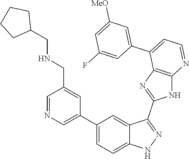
C1=NC=C(C2=CC=C3C(=C2)C(C2=NC4=C(N2)N=CC=C4C2=CC([MeO])=CC(F)=C2)=NN3)C=C1CNCC1CCCC1
